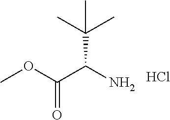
COC(C(N)C(C)(C)C)=O.Cl
